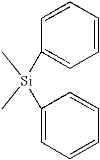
C1=CC=CC=C1[Si](C1=CC=CC=C1)(C)C
